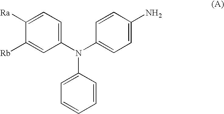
C1([Ra])=CC=C(N(C2=CC=C(N)C=C2)C2=CC=CC=C2)C=C1[Rb]
